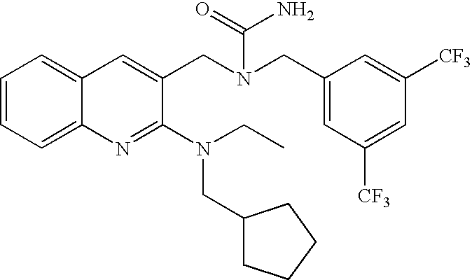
C1=CC=C2C(=C1)C=C(CN(CC1=CC([CF3])=CC([CF3])=C1)C(=O)N)C(N(CC)CC1CCCC1)=N2
